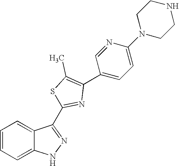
C1=CC=C2C(=C1)NN=C2C1=NC(C2=CC=C(N3CCNCC3)N=C2)=C(C)S1
